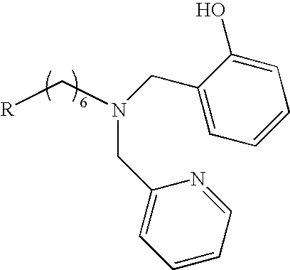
[R]CN(CC1=CC=CC=C1O)CC1=CC=CC=N1
